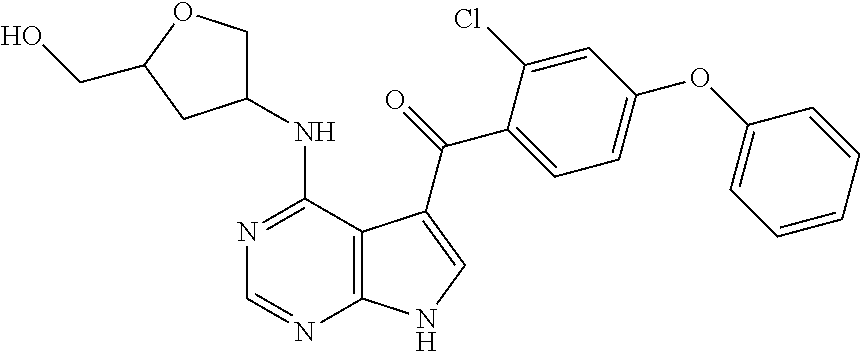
N1=C(NC2COC(CO)C2)C2=C(N=C1)NC=C2C(=O)C1=CC=C(OC2=CC=CC=C2)C=C1Cl
